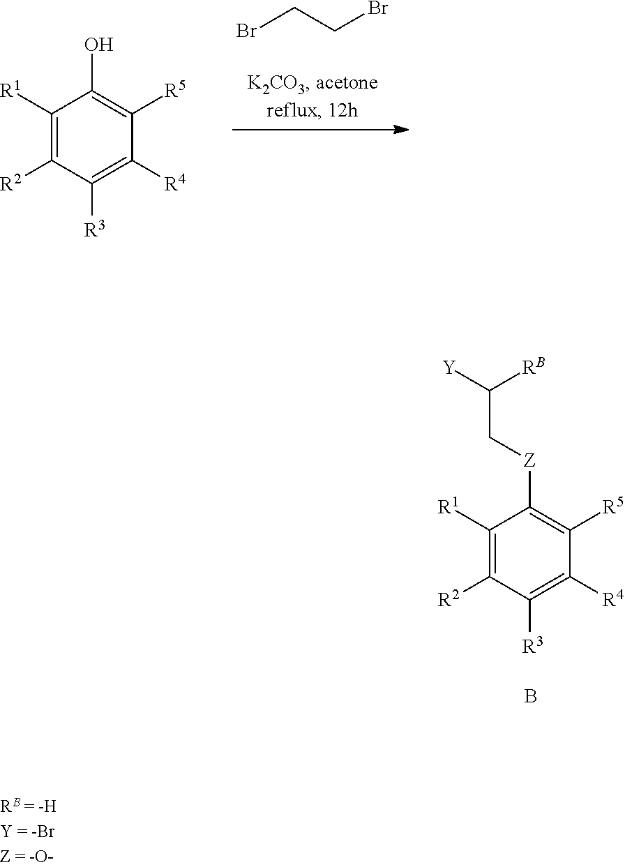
C(Br)CBr.C1([R1])=C([R2])C([R3])=C([R4])C([R5])=C1O.C1([R1])=C([R2])C([R3])=C([R4])C([R5])=C1[Z]CC([Y])[RB].B
